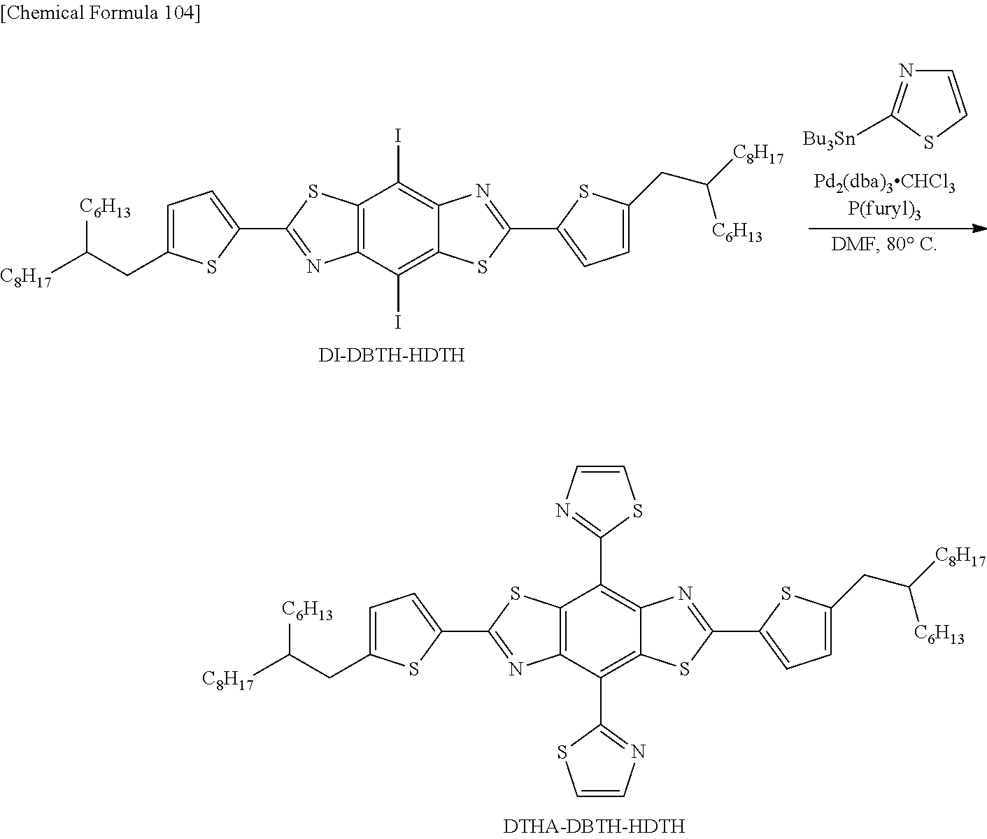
C12=C(C(C3=NC=CS3)=C3C(=C1C1=NC=CS1)N=C(C1=CC=C(CC([C8H17])[C6H13])S1)S3)N=C(C1=CC=C(CC([C8H17])[C6H13])S1)S2.C1=CSC([Bu3Sn])=N1.C12=C(C(I)=C3C(=C1I)N=C(C1=CC=C(CC([C8H17])[C6H13])S1)S3)N=C(C1=CC=C(CC([C8H17])[C6H13])S1)S2.[DI-DBTH-HDTH]
